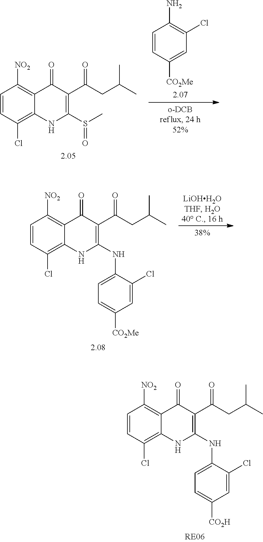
C1(=O)C(C(CC(C)C)=O)=C(S(C)=O)NC2=C(Cl)C=CC([NO2])=C12.C1=CC([CO2Me])=CC(Cl)=C1N.C1(=O)C(C(CC(C)C)=O)=C(NC2=CC=C([CO2H])C=C2Cl)NC2=C(Cl)C=CC([NO2])=C12.C1(=O)C(C(CC(C)C)=O)=C(NC2=CC=C([CO2Me])C=C2Cl)NC2=C(Cl)C=CC([NO2])=C12
